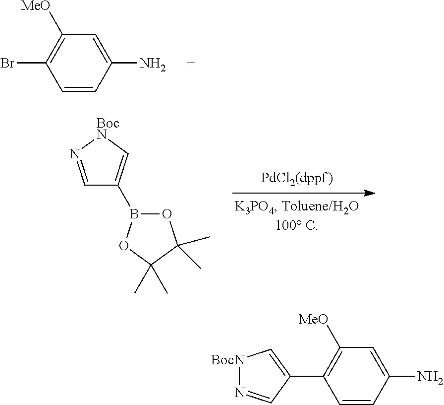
C1=CC(N)=CC([MeO])=C1Br.C1=N[BocN]C=C1B1OC(C)(C)C(C)(C)O1.C1=CC(N)=CC([MeO])=C1C1=C[BocN]N=C1
